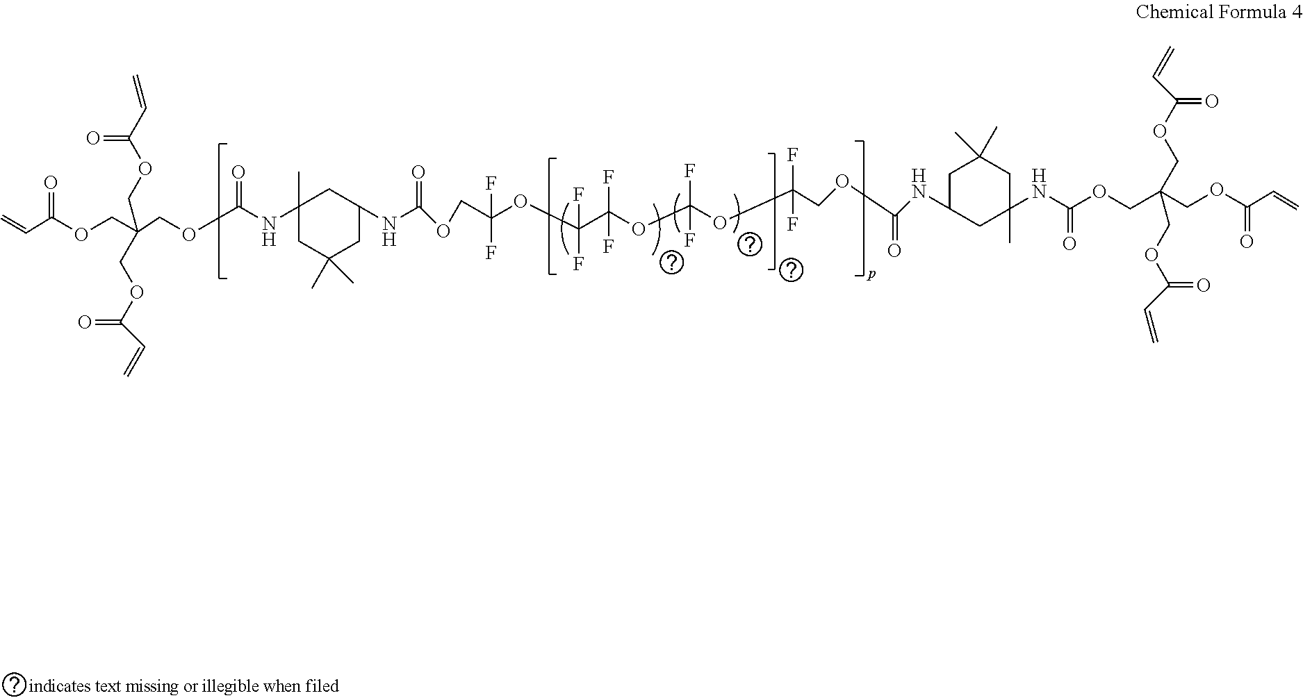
C(C(OCC(COC(NC1(C)CC(C)(C)CC(NC(OCC(OC(C(OC(OC(COC(NC2CC(C)(C)CC(C)(NC(=O)OCC(COC(C=C)=O)(COC(C=C)=O)COC(C=C)=O)C2)=O)(F)F)(F)F)(F)F)(F)F)(F)F)=O)C1)=O)(COC(C=C)=O)COC(C=C)=O)=O)=C
